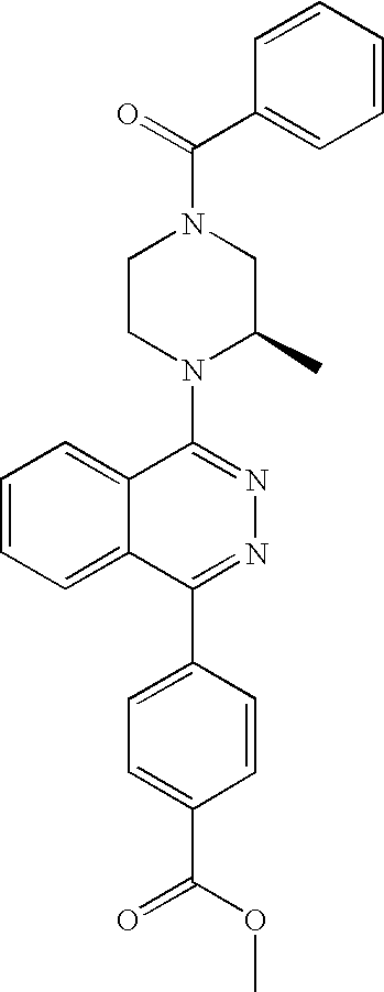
C(N1CCN(C2=NN=C(C3=CC=C(C(OC)=O)C=C3)C3=CC=CC=C23)C(C)C1)(C1=CC=CC=C1)=O
